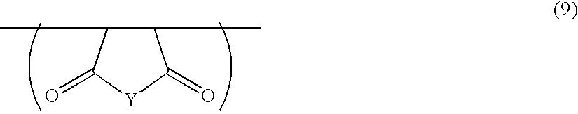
CC1C(C)C(=O)[Y]C1=O
